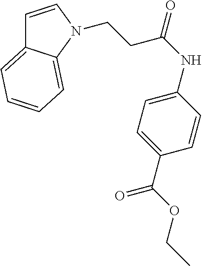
C1=CN(CCC(NC2=CC=C(C(OCC)=O)C=C2)=O)C2=CC=CC=C12
